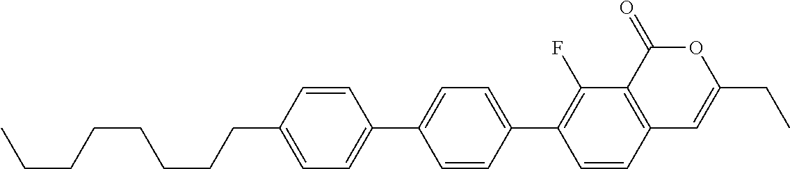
C12=C(C(=O)OC(CC)=C1)C(F)=C(C1=CC=C(C3=CC=C(CCCCCCCC)C=C3)C=C1)C=C2
